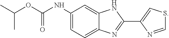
CC(C)OC(=O)NC1=CC=C2C(=C1)NC(C1=CSC=N1)=N2
